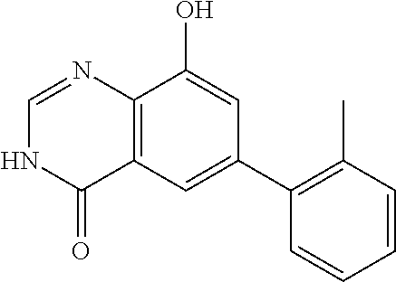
C12=C(C=C(C3=C(C)C=CC=C3)C=C1O)C(=O)NC=N2
